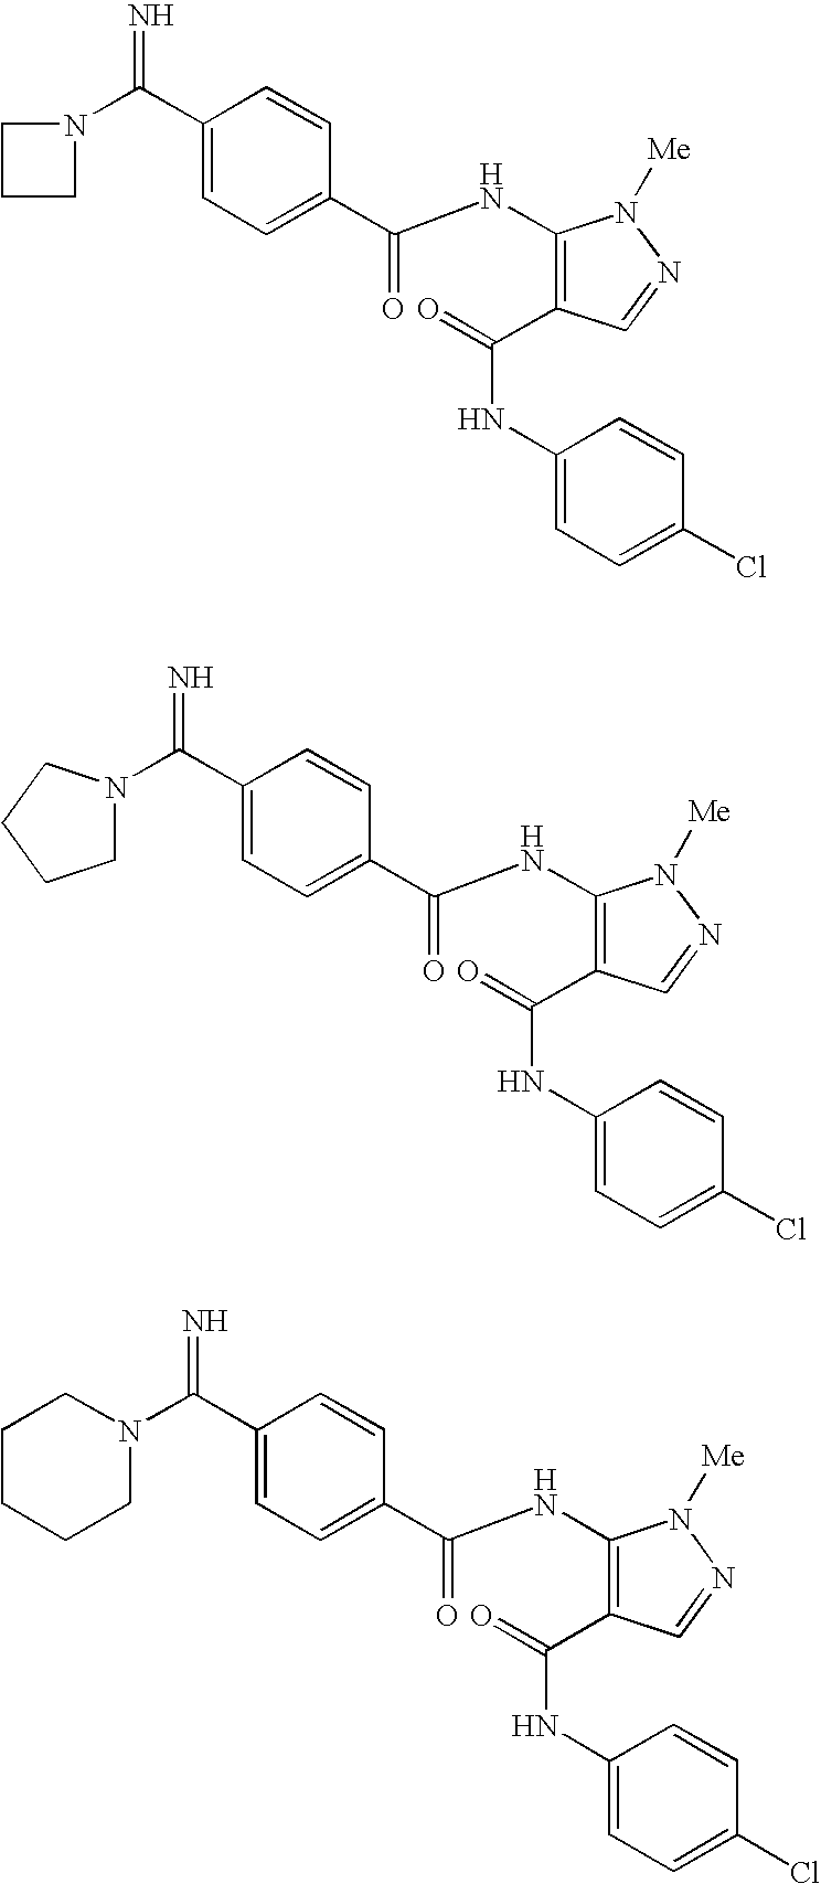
C(C1=CC=C(C(NC2=C(C(NC3=CC=C(Cl)C=C3)=O)C=NN2[Me])=O)C=C1)(=N)N1CCCCC1.C(C1=CC=C(C(NC2=C(C(NC3=CC=C(Cl)C=C3)=O)C=NN2[Me])=O)C=C1)(=N)N1CCC1.C(C1=CC=C(C(NC2=C(C(NC3=CC=C(Cl)C=C3)=O)C=NN2[Me])=O)C=C1)(=N)N1CCCC1
